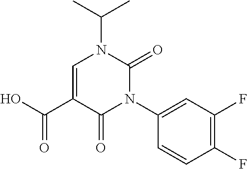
CC(C)N1C=C(C(=O)O)C(=O)N(C2=CC(F)=C(F)C=C2)C1=O
